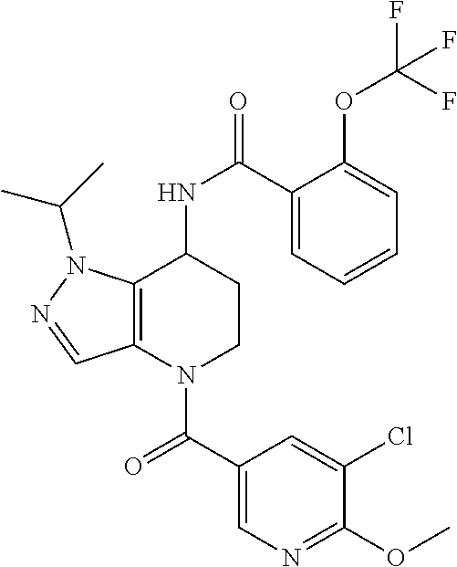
C1(C(=O)N2CCC(NC(=O)C3=CC=CC=C3OC(F)(F)F)C3=C2C=NN3C(C)C)=CN=C(OC)C(Cl)=C1
